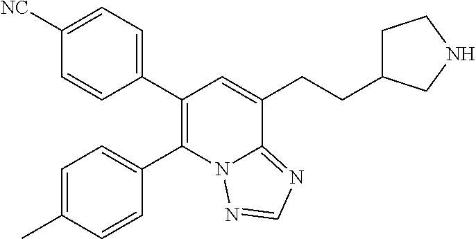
C1([NC])=CC=C(C2=C(C3=CC=C(C)C=C3)N3C(=NC=N3)C(CCC3CCNC3)=C2)C=C1
